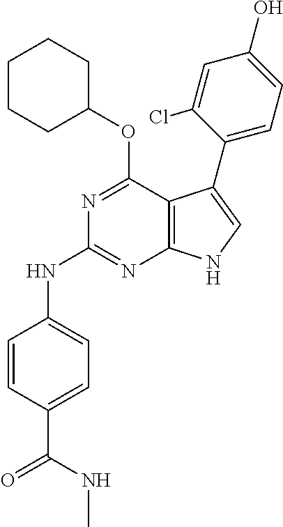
N1=C(OC2CCCCC2)C2=C(N=C1NC1=CC=C(C(NC)=O)C=C1)NC=C2C1=CC=C(O)C=C1Cl
